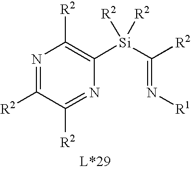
C1([Si](C(=N[R1])[R2])([R2])[R2])=C([R2])N=C([R2])C([R2])=N1
